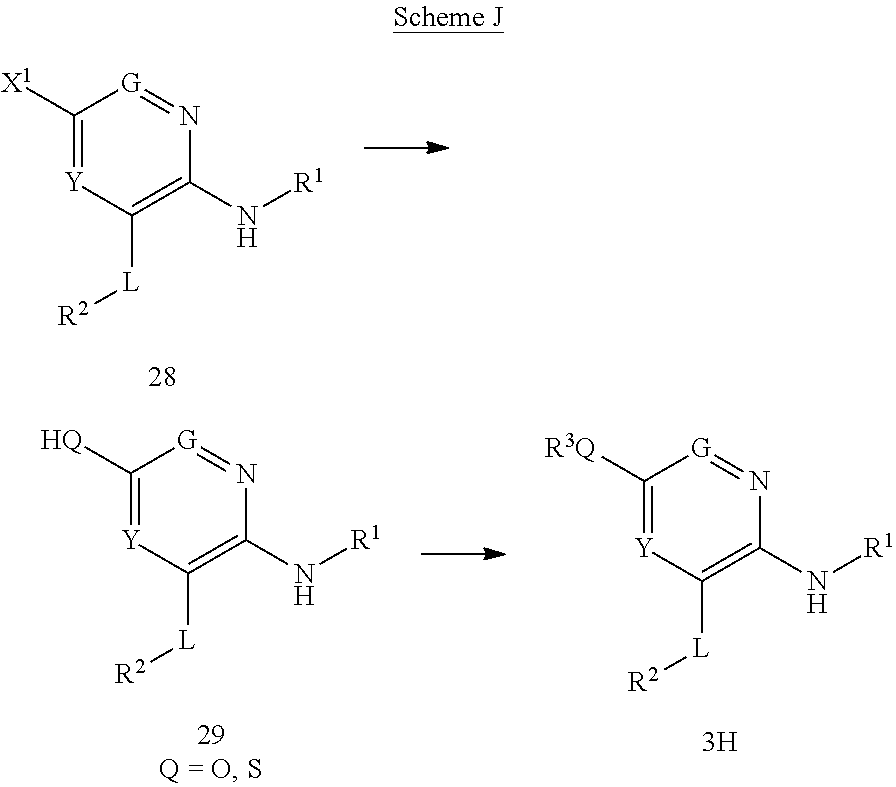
C1([X1])=[Y]C([L][R2])=C(N[R1])N=[G]1.C1([HQ])=[Y]C([L][R2])=C(N[R1])N=[G]1.C1([R3Q])=[Y]C([L][R2])=C(N[R1])N=[G]1
